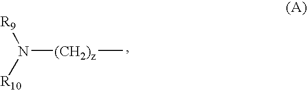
[R9]N([R10])[(CH2)z]C
